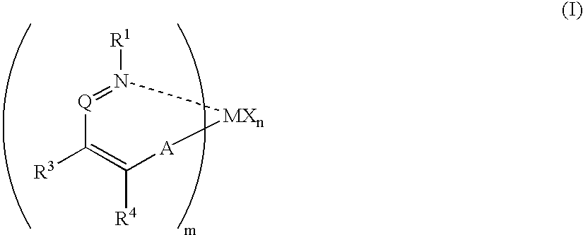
[R1]N1=[Q]C([R3])=C([R4])[A][MXn]1
